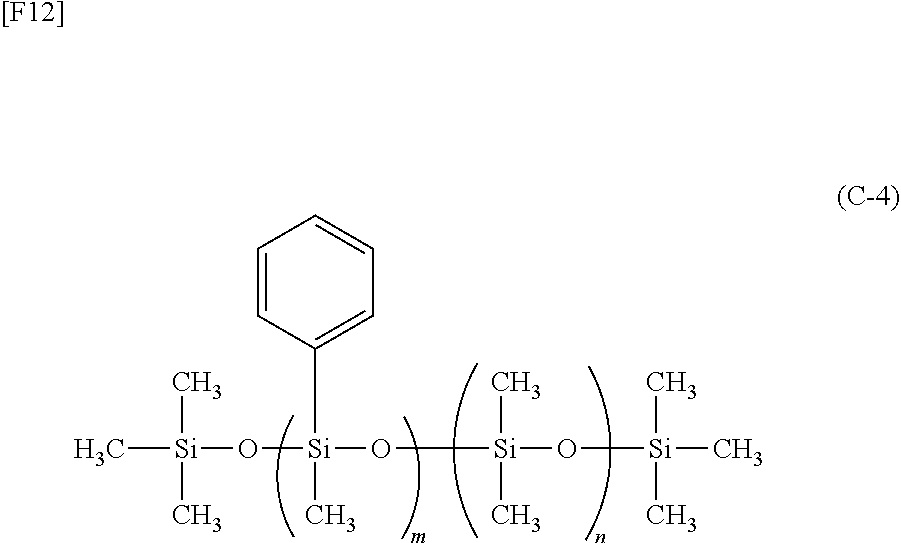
C[Si](O[Si](O[Si](O[Si](C)(C)C)(C)C)(C1=CC=CC=C1)C)(C)C.[[F12]]
